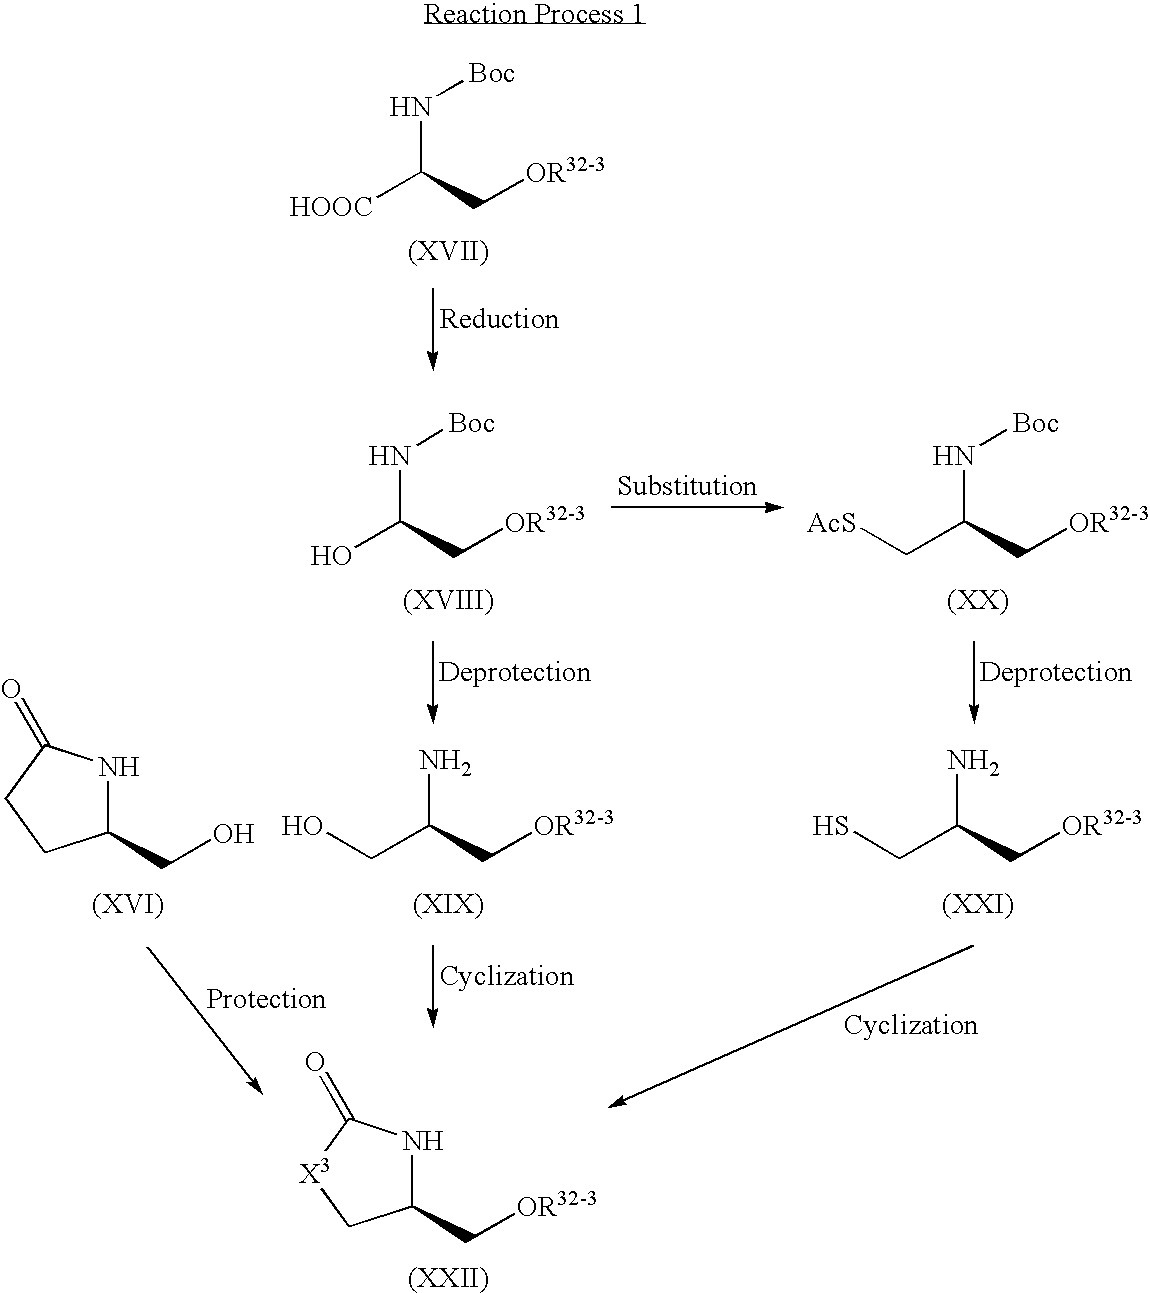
N(C([HOOC])C[OR32-3])[Boc].N(C(O)C[OR32-3])[Boc].N(C(C[AcS])C[OR32-3])[Boc].NC(CS)C[OR32-3].NC(CO)C[OR32-3].C1(CO)NC(=O)CC1.C1(C[OR32-3])NC(=O)[X3]C1
